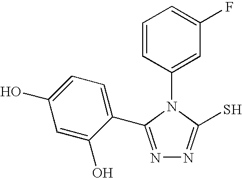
N1=C(C2=CC=C(O)C=C2O)N(C2=CC(F)=CC=C2)C(S)=N1
